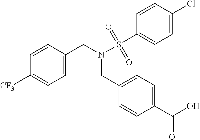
C1=C(CN(S(=O)(=O)C2=CC=C(Cl)C=C2)CC2=CC=C(C(O)=O)C=C2)C=CC([CF3])=C1
